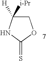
C1C([H])([i-Pr])NC(=S)O1
